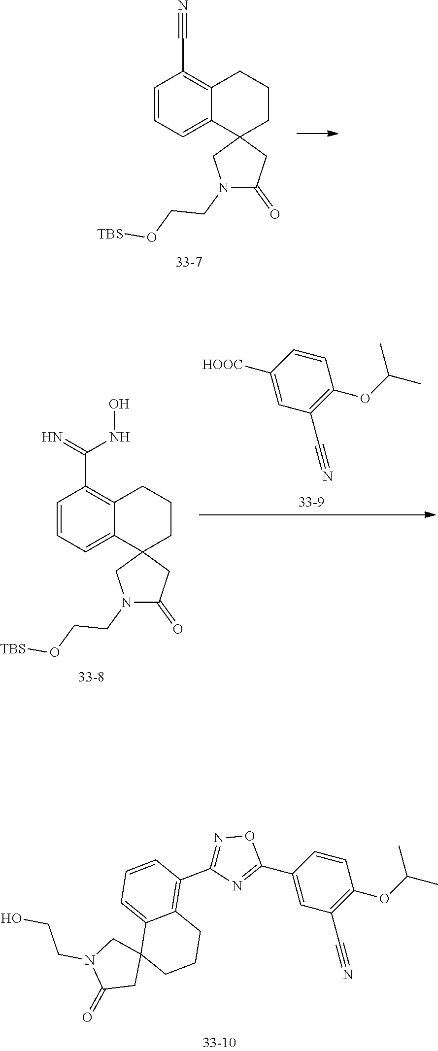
C1=CC=C2C(=C1C#N)CCCC21CC(=O)N(CCO[TBS])C1.C1=CC(C2=NC(C3=C4C(=CC=C3)C3(CCC4)CN(CCO)C(=O)C3)=NO2)=CC(C#N)=C1OC(C)C.C1=CC=C2C(=C1C(=N)NO)CCCC21CC(=O)N(CCO[TBS])C1.C1=CC([HOOC])=CC(C#N)=C1OC(C)C
